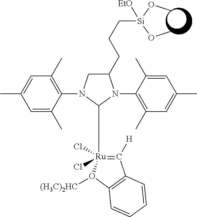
C1=C(C)C(N2CC(CCC[Si](OC)(OC)[EtO])N(C3=C(C)C=C(C)C=C3C)C2[Ru]2(Cl)(Cl)=C([H])C3=C(O2[(H3C)2HC])C=CC=C3)=C(C)C=C1C
